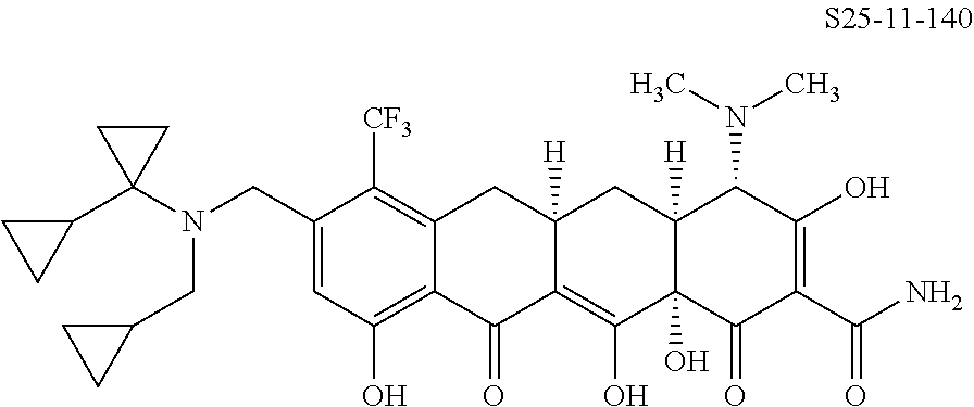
C1=C(CN(CC2CC2)C2(C3CC3)CC2)C([CF3])=C2C(=C1O)C(=O)C1=C(O)C3(O)C([H])(CC1([H])C2)C(N(C)C)C(O)=C(C(N)=O)C3=O
